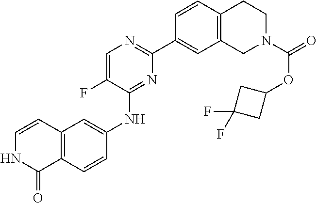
C12=C(C=CC(NC3=NC(C4=CC5=C(C=C4)CCN(C(=O)OC4CC(F)(F)C4)C5)=NC=C3F)=C1)C(=O)NC=C2
